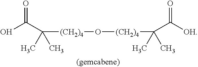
[(CH2)4](C(C(O)=O)(C)C)O[(CH2)4]C(C([OH])=O)(C)C
